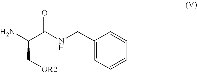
NC(C(NCC1=CC=CC=C1)=O)C[OR2]
